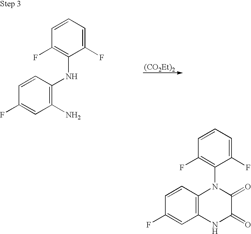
C1(F)=C(NC2=C(N)C=C(F)C=C2)C(F)=CC=C1.[(CO2Et)2].C1(F)=C(N2C3=C(C=C(F)C=C3)NC(=O)C2=O)C(F)=CC=C1
